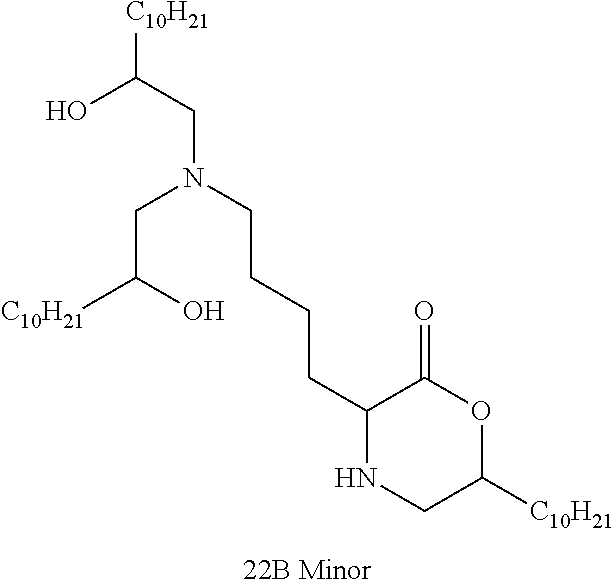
C1(CCCCN(CC([C10H21])O)CC(O)[C10H21])NCC([C10H21])OC1=O
